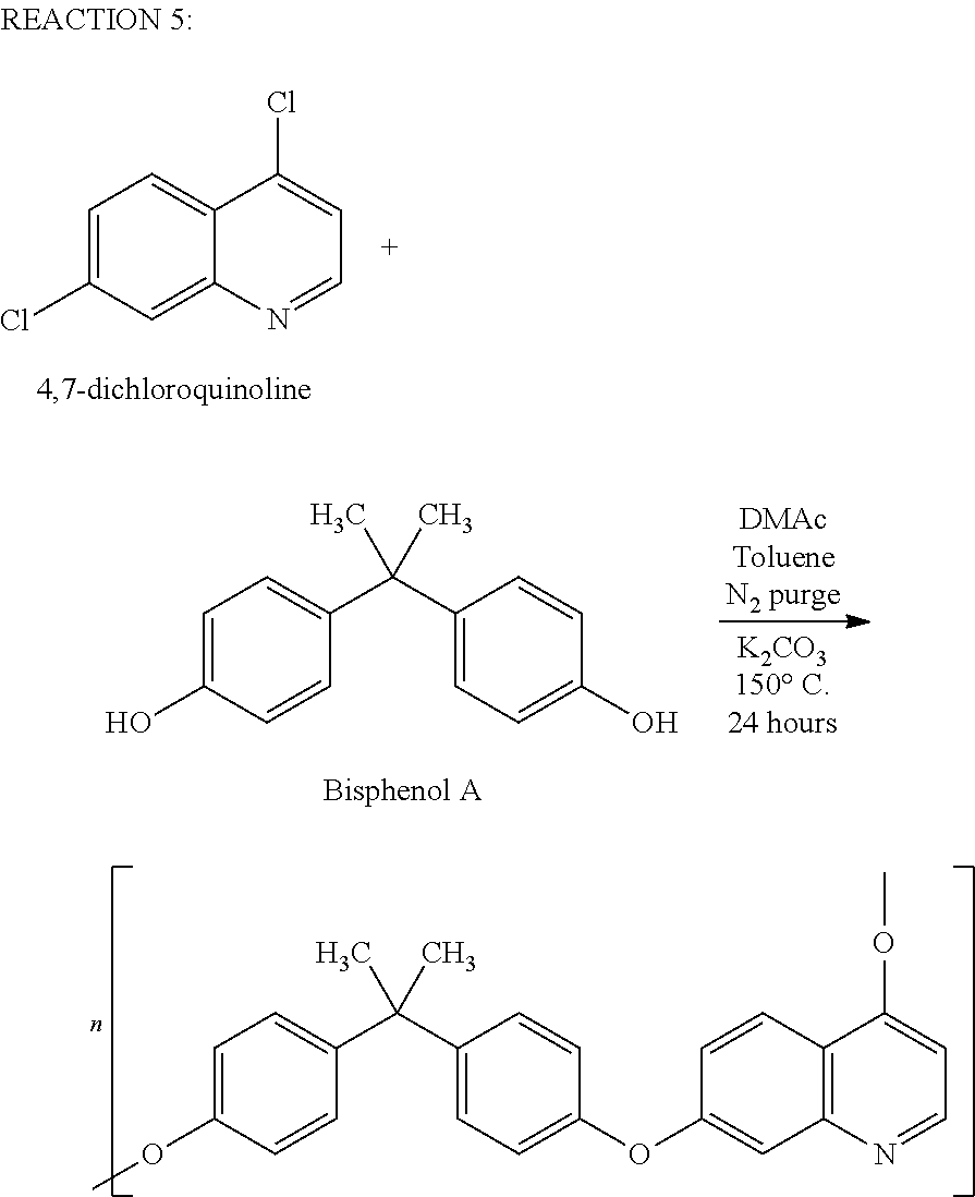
C1=C(Cl)C=C2C(=C1)C(Cl)=CC=N2.C1=C(O)C=CC(C(C2=CC=C(O)C=C2)(C)C)=C1.C1=C(OC)C=CC(C(C2=CC=C(OC3=CC4=C(C=C3)C(OC)=CC=N4)C=C2)(C)C)=C1
